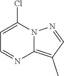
C12=C(C)C=NN1C(Cl)=CC=N2
